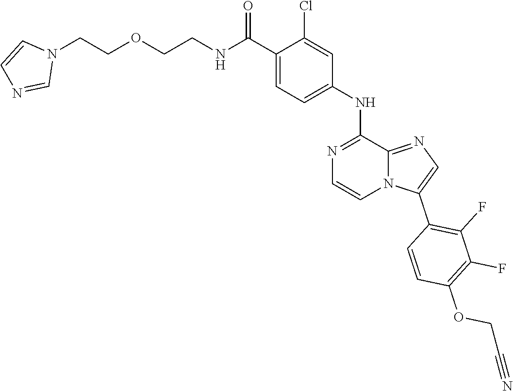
C1=C(C(NCCOCCN2C=CN=C2)=O)C(Cl)=CC(NC2=NC=CN3C2=NC=C3C2=C(F)C(F)=C(OCC#N)C=C2)=C1
